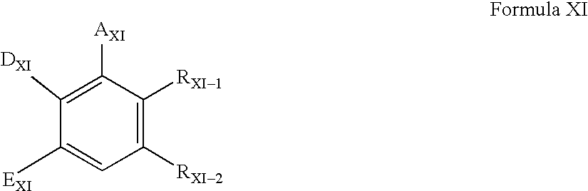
C1([DXI])=C([AXI])C([RXI1])=C([RXI2])C=C1[EXI]
